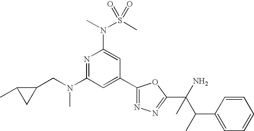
N1=C(N(CC2C(C)C2)C)C=C(C2=NN=C(C(N)(C(C3=CC=CC=C3)C)C)O2)C=C1N(S(C)(=O)=O)C
